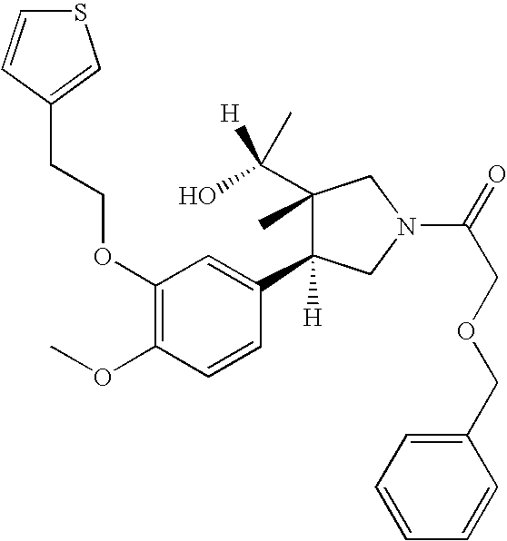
C1(C([H])(C)O)(C)C(C2=CC(OCCC3=CSC=C3)=C(OC)C=C2)([H])CN(C(=O)COCC2=CC=CC=C2)C1
